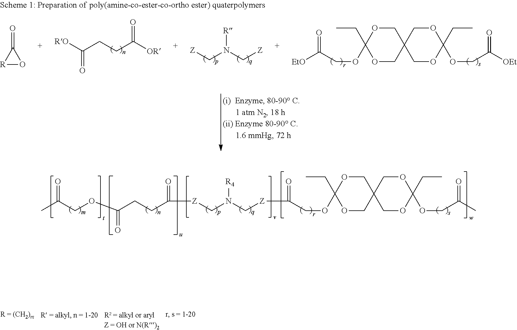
[RO]C(CCC([OR])=O)=O.[Z]CN(C[Z])[R].O=C(COC1(CC)OCC2(CO1)COC(OCC([OEt])=O)(CC)OC2)[EtO].[R]1OC1=O.CC(COC(=O)CCC([Z]CN(C[Z]C(=O)COC1(CC)OCC2(CO1)COC(OCC(C)=O)(CC)OC2)[R4])=O)=O
